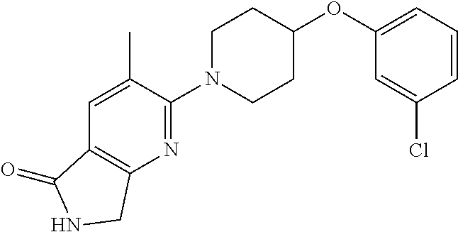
C1=CC=C(OC2CCN(C3=NC4=C(C=C3C)C(=O)NC4)CC2)C=C1Cl
